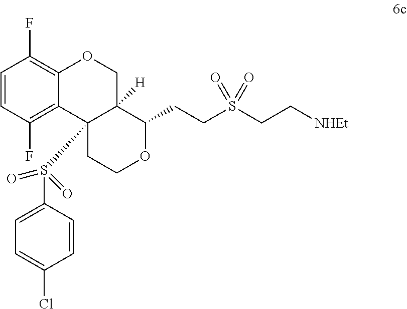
C1=CC(F)=C2C(=C1F)OCC1([H])C2(S(C2=CC=C(Cl)C=C2)(=O)=O)CCOC1CCS(CC[NHEt])(=O)=O
